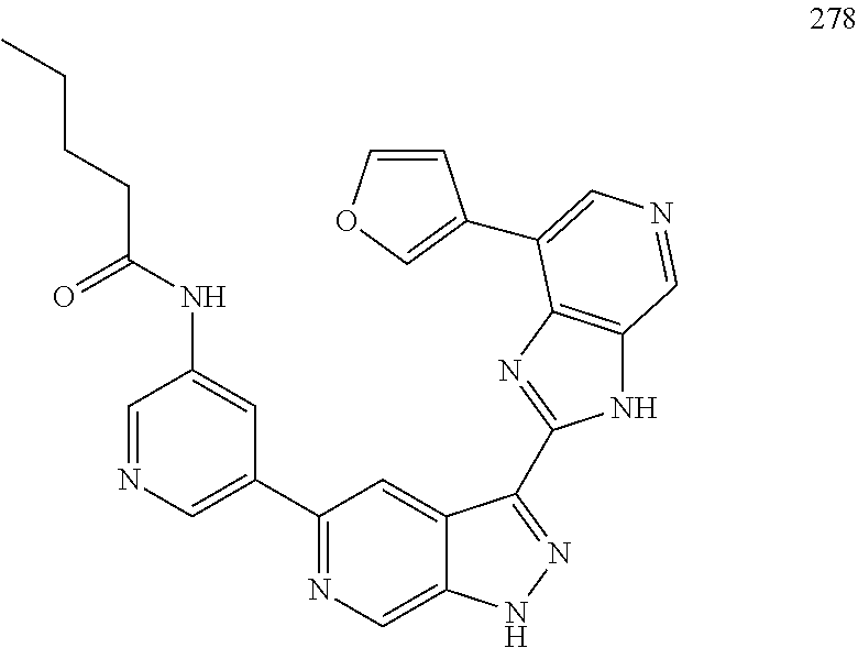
C1(NC(=O)CCCC)=CC(C2=NC=C3C(=C2)C(C2=NC4=C(N2)C=NC=C4C2=COC=C2)=NN3)=CN=C1
